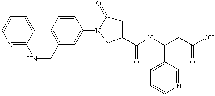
N1=C(NCC2=CC=CC(N3C(=O)CC(C(NC(CC(O)=O)C4=CC=CN=C4)=O)C3)=C2)C=CC=C1
